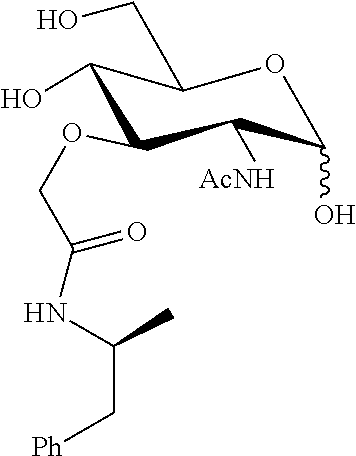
O1C(O)C([AcNH])C(OCC(NC(C)C[Ph])=O)C(O)C1CO
